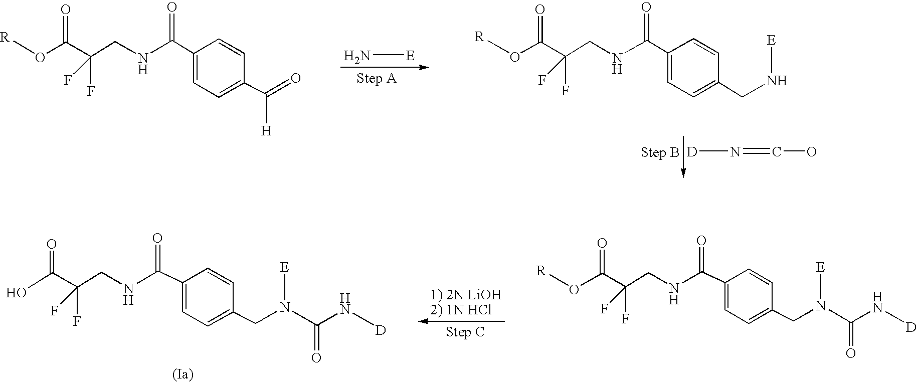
N[E].C1(C(NCC(C(O[R])=O)(F)F)=O)=CC=C(C(=O)[H])C=C1.C(N[E])C1=CC=C(C(NCC(C(O[R])=O)(F)F)=O)C=C1.[D]N=CO.C1(C(NCC(C(O[R])=O)(F)F)=O)=CC=C(CN([E])C(N[D])=O)C=C1.C1(C(NCC(C(O)=O)(F)F)=O)=CC=C(CN([E])C(N[D])=O)C=C1
